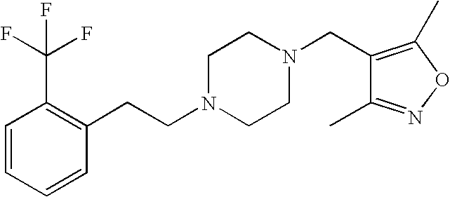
C1=CC=CC(CCN2CCN(CC3=C(C)ON=C3C)CC2)=C1C(F)(F)F
